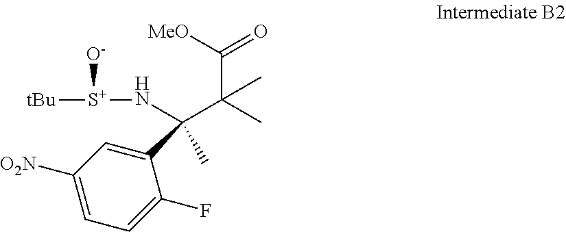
C1([O2N])=CC=C(F)C(C(N[S+]([tBu])[O-])(C(C(=O)[MeO])(C)C)C)=C1
